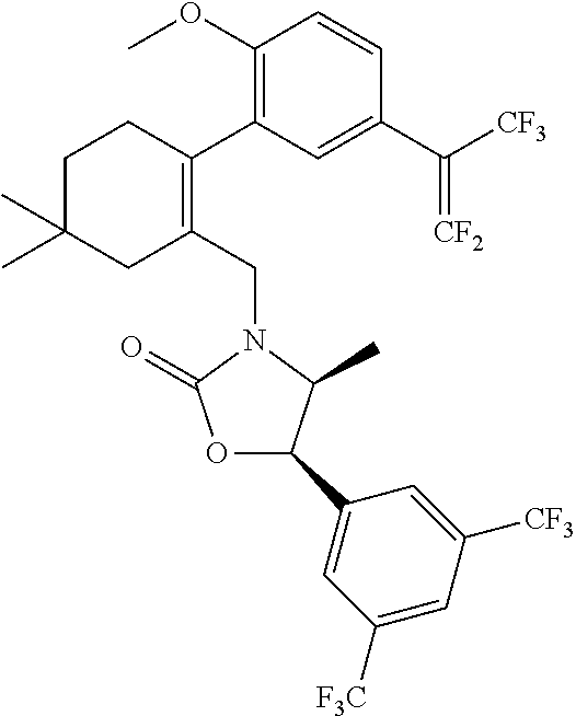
C1C(C)(C)CC(CN2C(=O)OC(C3=CC([F3C])=CC([CF3])=C3)C2C)=C(C2=C(OC)C=CC(C([CF3])=[CF2])=C2)C1
